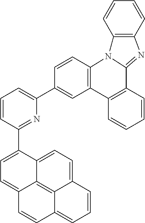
C1=CC(C2=CC=C3C4=C5C(=CC=C24)C=CC=C5C=C3)=NC(C2=CC3=C(C=C2)N2C(=NC4=C2C=CC=C4)C2=C3C=CC=C2)=C1
